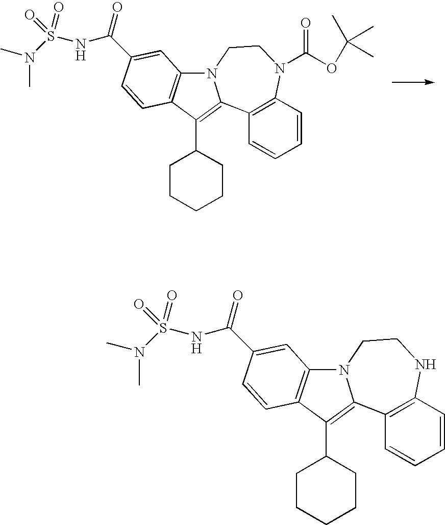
C1(C2CCCCC2)=C2C3=C(C=CC=C3)N(C(OC(C)(C)C)=O)CCN2C2=C1C=CC(C(NS(N(C)C)(=O)=O)=O)=C2.C1(C2CCCCC2)=C2C3=C(C=CC=C3)NCCN2C2=C1C=CC(C(NS(N(C)C)(=O)=O)=O)=C2
